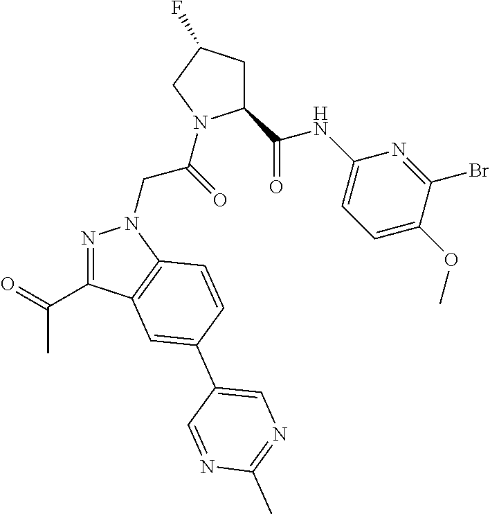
C1(C(NC2=CC=C(OC)C(Br)=N2)=O)CC(F)CN1C(CN1N=C(C(=O)C)C2=C1C=CC(C1=CN=C(C)N=C1)=C2)=O
